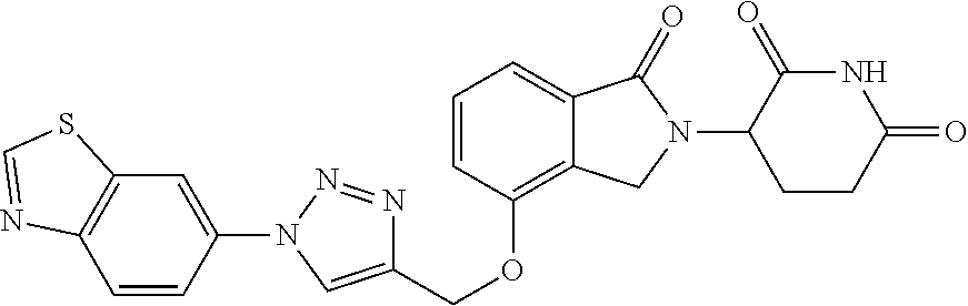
C1=CC(N2N=NC(COC3=C4C(=CC=C3)C(=O)N(C3C(=O)NC(=O)CC3)C4)=C2)=CC2=C1N=CS2
